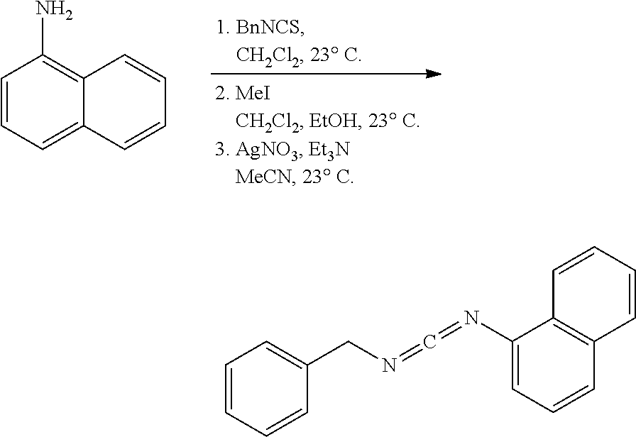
C1=CC=C2C(=C1N)C=CC=C2.C1=CC=CC(CN=C=NC2=CC=CC3=C2C=CC=C3)=C1
